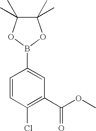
C1=CC(Cl)=C(C(OC)=O)C=C1B1OC(C)(C)C(C)(C)O1
